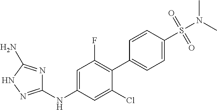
C1(NC2=CC(F)=C(C3=CC=C(S(N(C)C)(=O)=O)C=C3)C(Cl)=C2)=NNC(N)=N1
